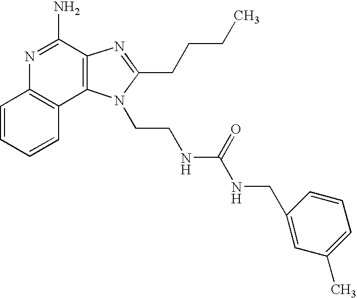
C1=CC=CC2=C1N=C(N)C1=C2N(CCNC(NCC2=CC(C)=CC=C2)=O)C(CCCC)=N1
